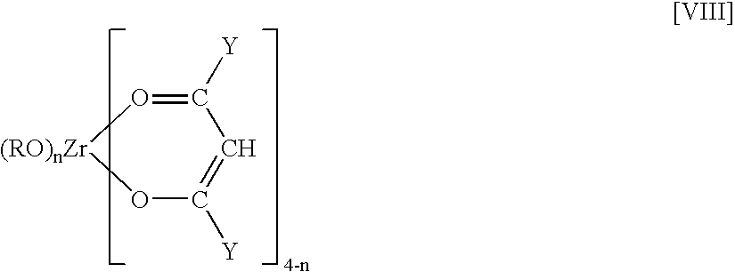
O1=C([Y])C=C([Y])O[(RO)nZr]1
